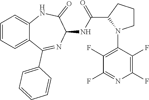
C1=CC=C2C(=C1)NC(=O)C(NC(C1N(C3=C(F)C(F)=NC(F)=C3F)CCC1)=O)N=C2C1=CC=CC=C1
